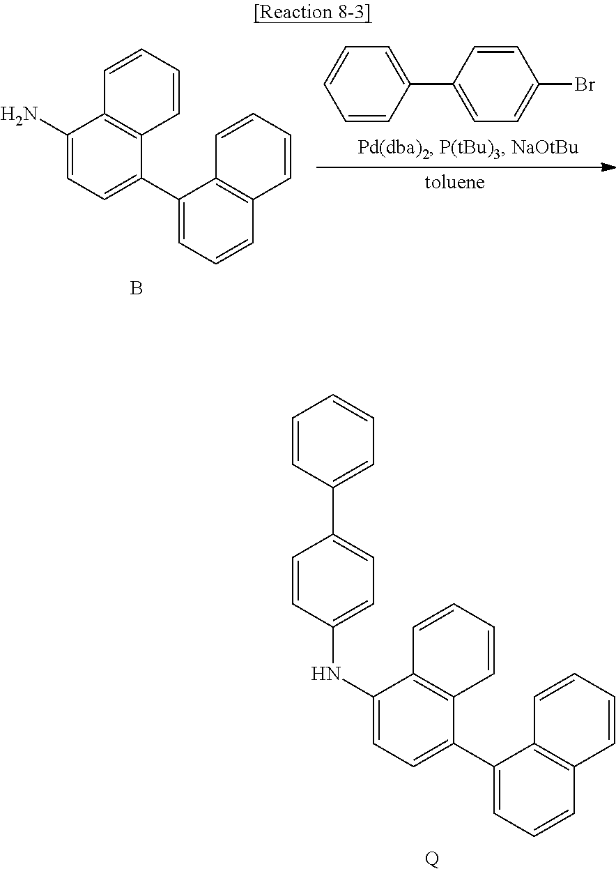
N(C1=CC=C(C2=CC=CC3=C2C=CC=C3)C2=C1C=CC=C2)C1=CC=C(C2=CC=CC=C2)C=C1.[Q].C1=CC(C2=CC=CC=C2)=CC=C1Br.B.NC1=CC=C(C2=CC=CC3=C2C=CC=C3)C2=C1C=CC=C2
